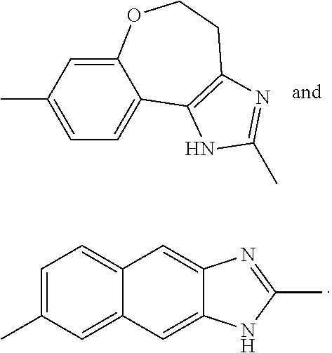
C1=C(C)C=C2C(=C1)C1=C(CCO2)N=C(C)N1.C1=C(C)C=C2C(=C1)C=C1C(=C2)NC(C)=N1
